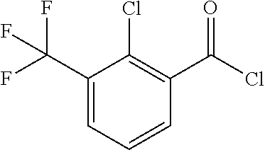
C1(C(F)(F)F)=CC=CC(C(Cl)=O)=C1Cl
